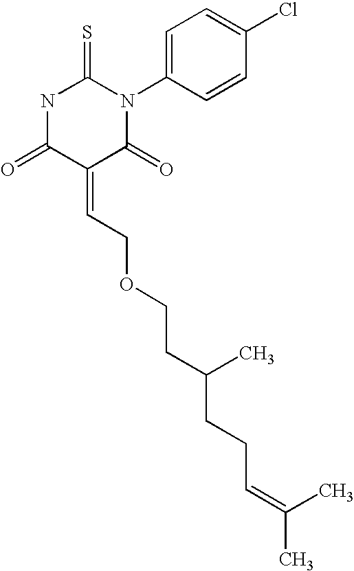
N1C(=O)C(=CCOCCC(C)CCC=C(C)C)C(=O)N(C2=CC=C(Cl)C=C2)C1=S
